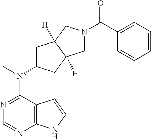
C12=C(N=CN=C1N(C)C1CC3([H])C([H])(C1)CN(C(=O)C1=CC=CC=C1)C3)NC=C2
